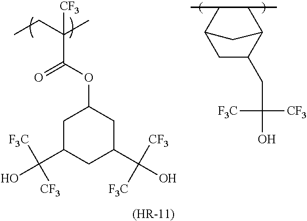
C1C(CC(O)([CF3])[F3C])C2C(C)C(C)C1C2.C(C(OC1CC(C(O)([F3C])[CF3])CC(C(O)([CF3])[F3C])C1)=O)(CC)(C)[CF3].[(HR-11)]
